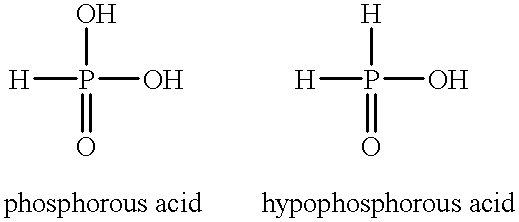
[H]P(O)(O)=O.[H]P(O)([H])=O
